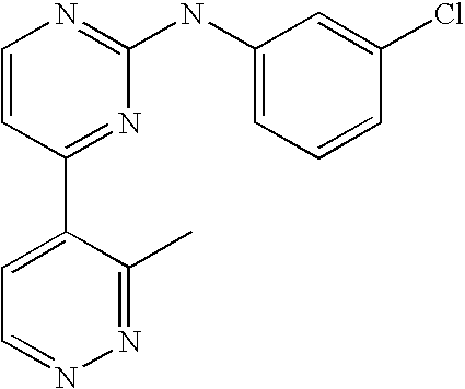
C1=CC(C2=CC=NN=C2C)=NC(NC2=CC=CC(Cl)=C2)=N1
